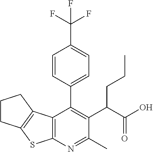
C12=C(N=C(C)C(C(C(O)=O)CCC)=C1C1=CC=C(C(F)(F)F)C=C1)SC1=C2CCC1
